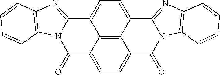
C1(=O)C2=CC=C3C4=C2C(=CC=C4C2=NC4=C(N2C3=O)C=CC=C4)C2=NC3=C(N12)C=CC=C3
